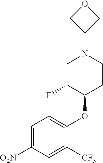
C1C(F)C(OC2=CC=C([O2N])C=C2[CF3])CCN1C1COC1
